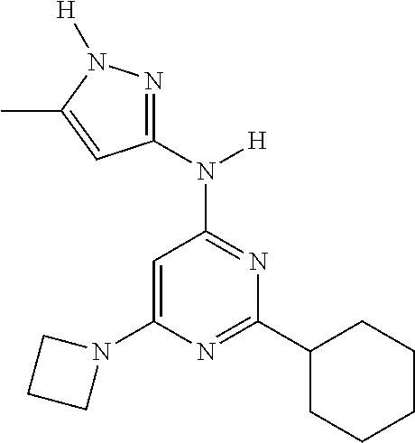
C1=C(N2CCC2)N=C(C2CCCCC2)N=C1N(C1=NN([H])C(C)=C1)[H]
